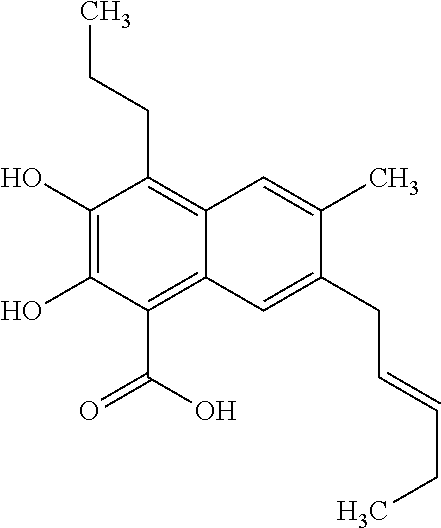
C1(O)=C(O)C(C(O)=O)=C2C(=C1CCC)C=C(C)C(CC=CCC)=C2
